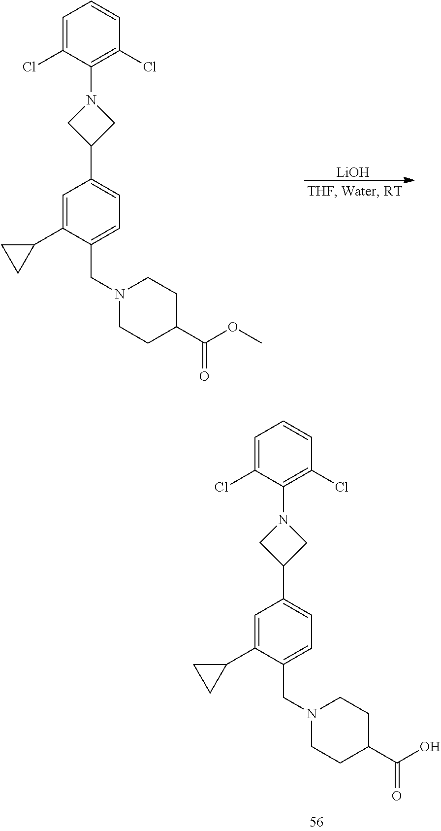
C1=C(Cl)C(N2CC(C3=CC=C(CN4CCC(C(OC)=O)CC4)C(C4CC4)=C3)C2)=C(Cl)C=C1.[LiOH].C1=C(Cl)C(N2CC(C3=CC=C(CN4CCC(C(O)=O)CC4)C(C4CC4)=C3)C2)=C(Cl)C=C1
